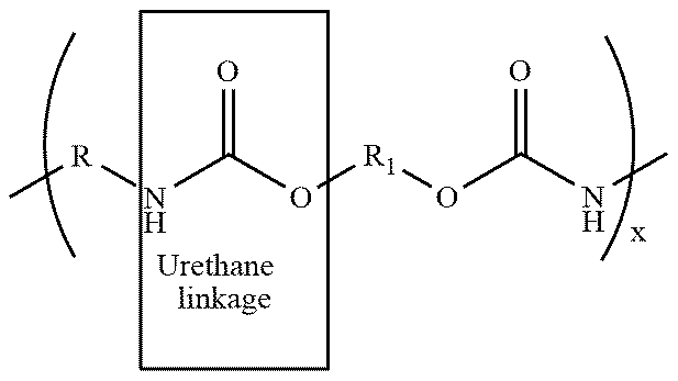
C[R]NC(O[R1]OC(NC)=O)=O.[x]
